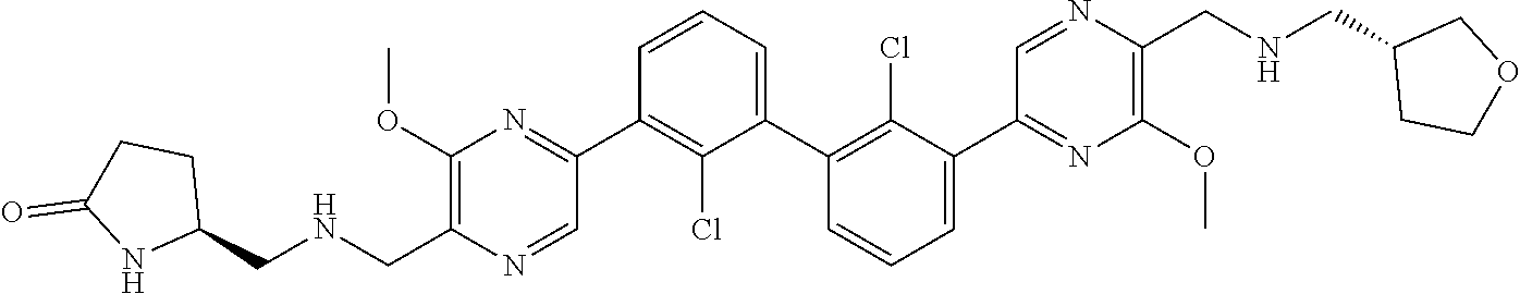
C1(C2=NC(OC)=C(C[HN]CC3CCC(=O)N3)N=C2)=C(Cl)C(C2=C(Cl)C(C3=NC(OC)=C(CNCC4CCOC4)N=C3)=CC=C2)=CC=C1
